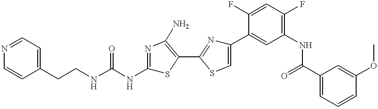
C(CNC(NC1=NC(N)=C(C2=NC(C3=CC(NC(C4=CC=CC(OC)=C4)=O)=C(F)C=C3F)=CS2)S1)=O)C1=CC=NC=C1
